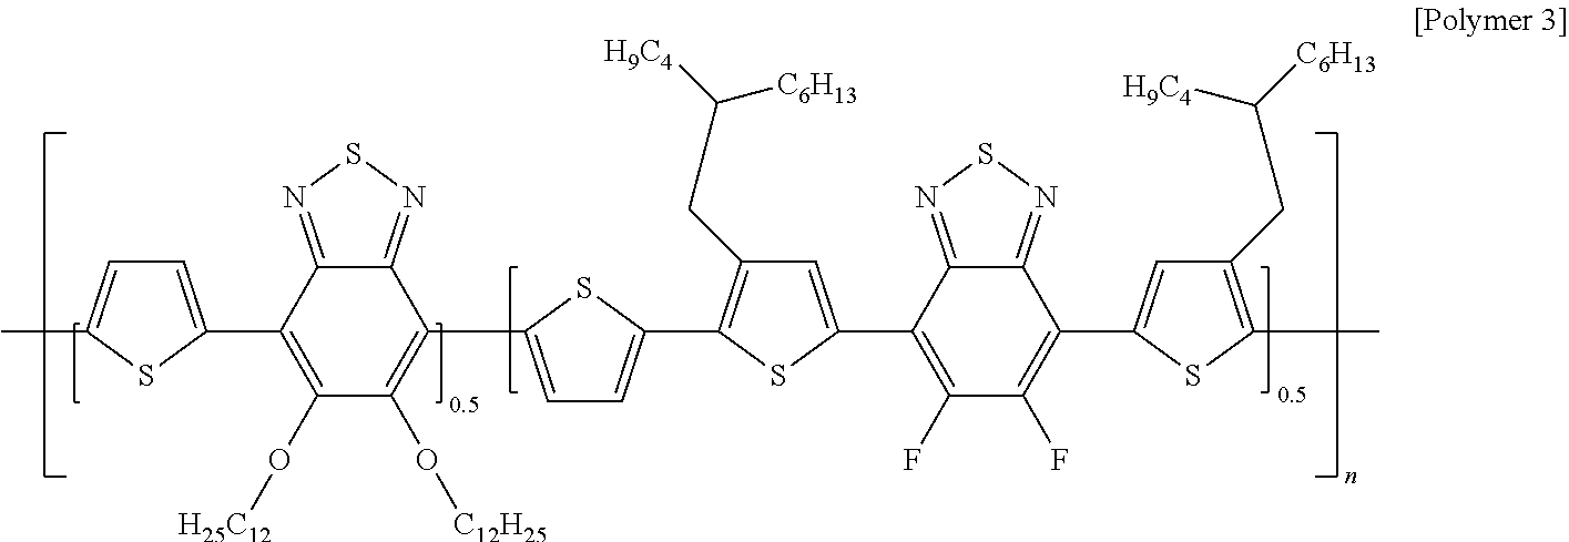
C1(C2=CC(CC([H9C4])[C6H13])=C(C3=CC=C(C4=C(O[C12H25])C(O[H25C12])=C(C5=CC=C(C)S5)C5=NSN=C45)S3)S2)=C(F)C(F)=C(C2=CC(CC([C6H13])[H9C4])=C(C)S2)C2=NSN=C12
